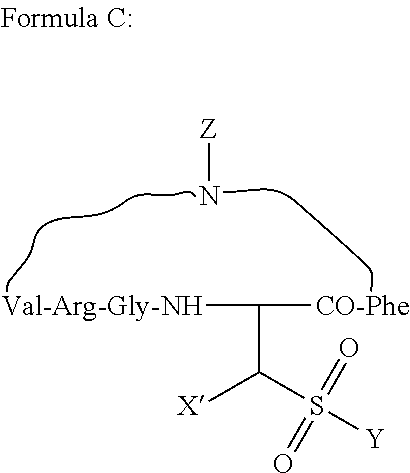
[Val-Arg-Gly-NH]C([CO-Phe])C(S([Y])(=O)=O)[X].[Z]N
